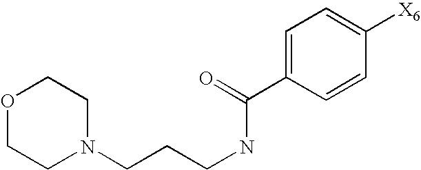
O1CCN(CCCNC(C2=CC=C([X6])C=C2)=O)CC1
